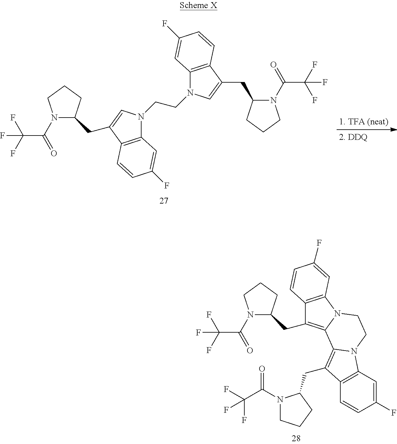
N1(C(=O)C(F)(F)F)C(CC2=CN(CCN3C4=C(C=CC(F)=C4)C(CC4N(C(=O)C(F)(F)F)CCC4)=C3)C3=C2C=CC(F)=C3)CCC1.N1(C(=O)C(F)(F)F)C(CC2=C3N(C4=C2C=CC(F)=C4)CCN2C3=C(CC3N(C(C(F)(F)F)=O)CCC3)C3=C2C=C(F)C=C3)CCC1
